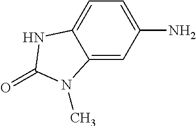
C12=CC(N)=CC=C1NC(=O)N2C
